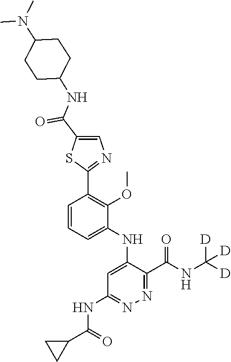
C1=CC=C(NC2=CC(NC(C3CC3)=O)=NN=C2C(NC([D])([D])[D])=O)C(OC)=C1C1=NC=C(C(NC2CCC(N(C)C)CC2)=O)S1
